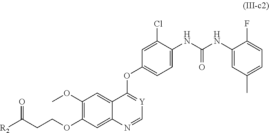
C1(OC)=C(OCCC([R2])=O)C=C2C(=C1)C(OC1=CC=C(NC(NC3=CC(C)=CC=C3F)=O)C(Cl)=C1)=[Y]C=N2
